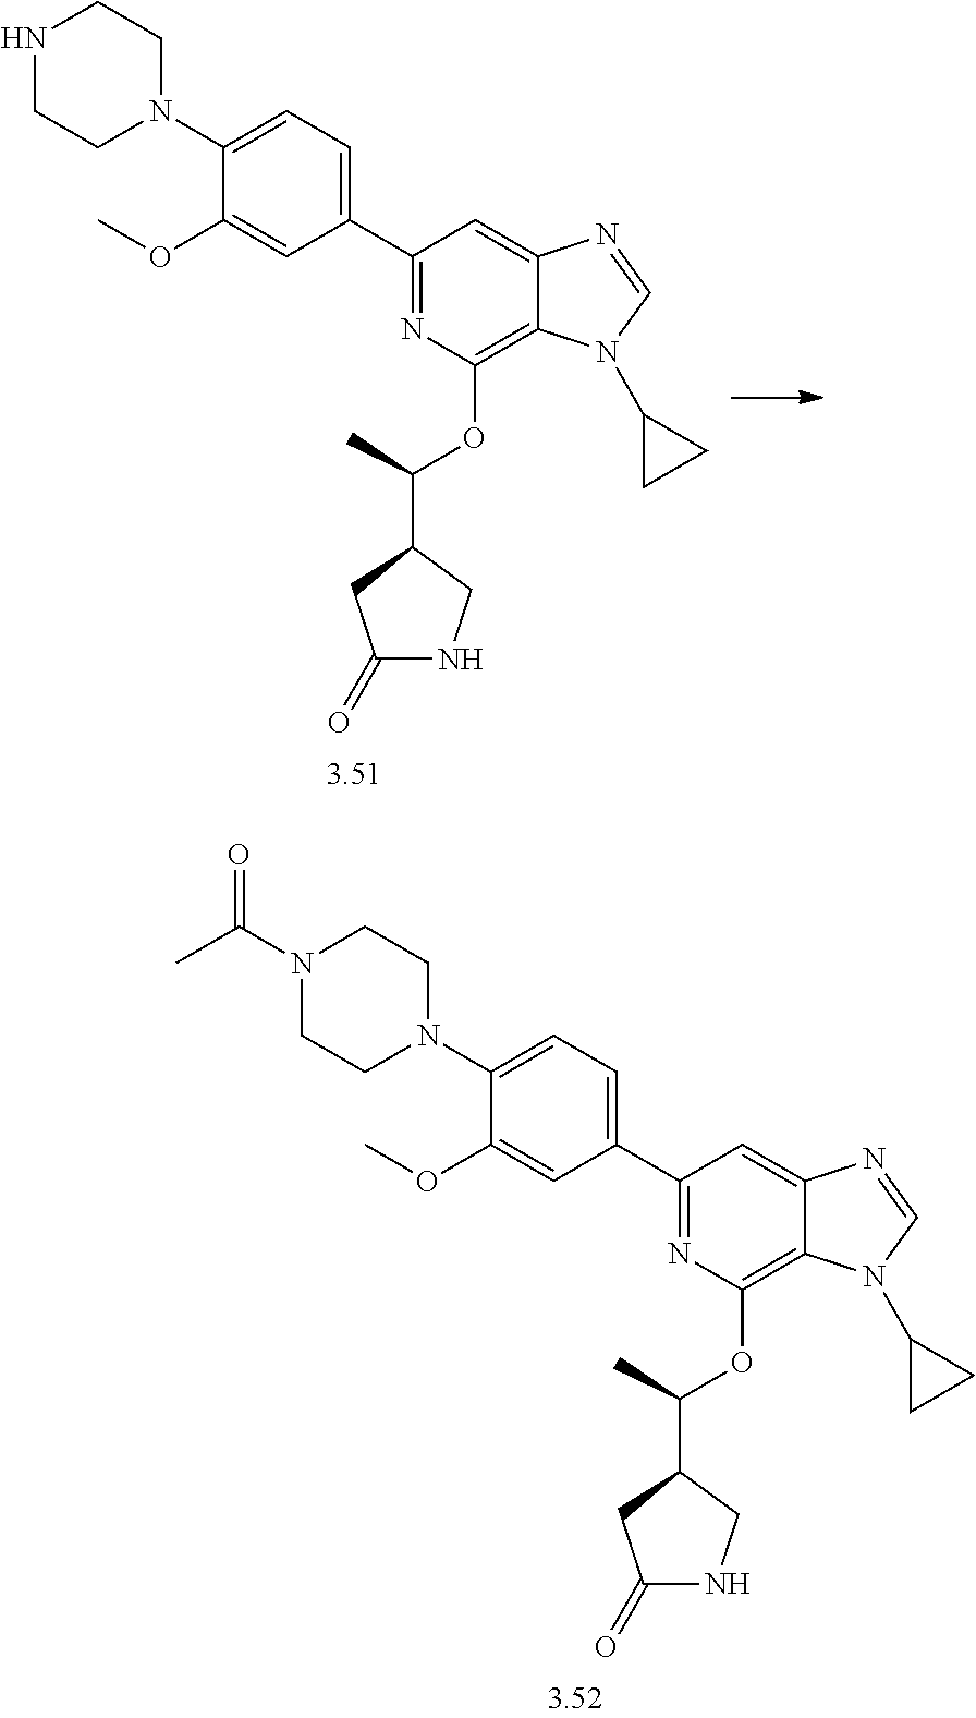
N1CCN(C2=CC=C(C3=NC(OC(C)C4CNC(=O)C4)=C4C(=C3)N=CN4C3CC3)C=C2OC)CC1.N1(C(C)=O)CCN(C2=CC=C(C3=NC(OC(C)C4CNC(=O)C4)=C4C(=C3)N=CN4C3CC3)C=C2OC)CC1
